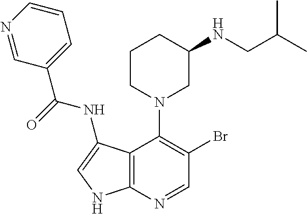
N1=CC(C(=O)NC2=CNC3=C2C(N2CC(NCC(C)C)CCC2)=C(Br)C=N3)=CC=C1
